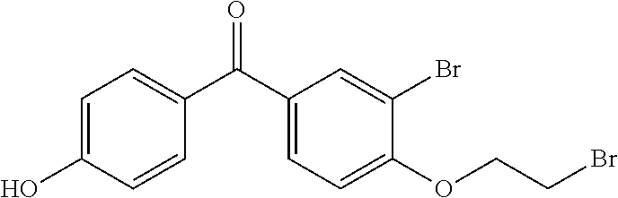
C1(C(C2=CC=C(OCCBr)C(Br)=C2)=O)=CC=C(O)C=C1
